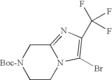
C1CN2C(=NC(C(F)(F)F)=C2Br)C[Boc-N]1
